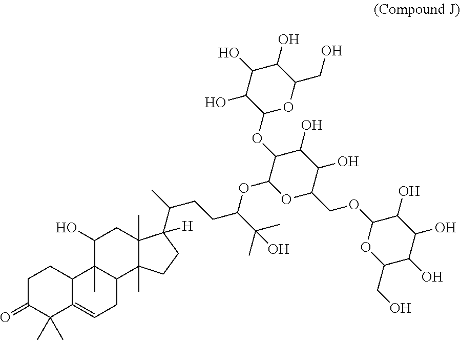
O=C1C(C)(C)C2=CCC3C(C)(C2CC1)C(O)CC1(C)C3(C)CCC1(C(C)CCC(C(C)(C)O)OC1OC(COC2OC(CO)C(O)C(O)C2O)C(O)C(O)C1OC1OC(CO)C(O)C(O)C1O)[H]
